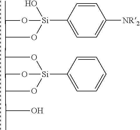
C1=CC([Si]2(O)OC(C)C(C3O[Si]4(C5=CC=CC=C5)OC3C(C(O)C)O4)O2)=CC=C1[NR2]
